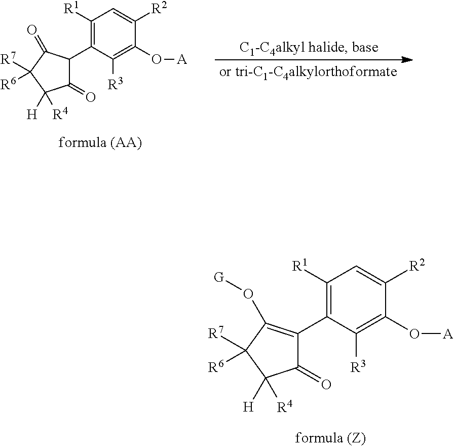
C1([R1])=C(C2C(=O)C([R4])([H])C([R7])([R6])C2=O)C([R3])=C(O[A])C([R2])=C1.C1([R1])=C(C2=C(O[G])C([R7])([R6])C([R4])([H])C2=O)C([R3])=C(O[A])C([R2])=C1
